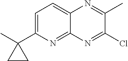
C1=C(C2(C)CC2)N=C2C(=C1)N=C(C)C(Cl)=N2
